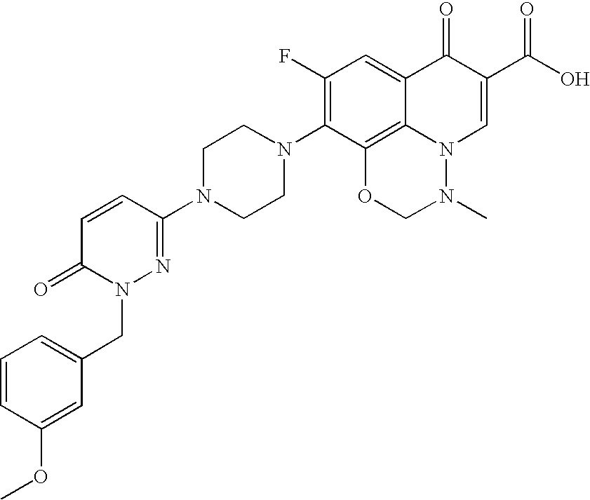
C1=CC(N2CCN(C3=C(F)C=C4C5=C3OCN(C)N5C=C(C(O)=O)C4=O)CC2)=NN(CC2=CC=CC(OC)=C2)C1=O
